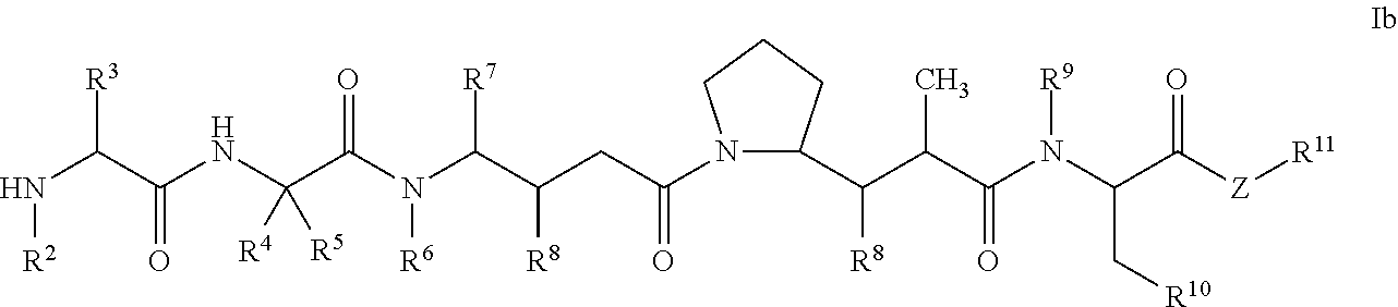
[R2]NC([R3])C(=O)NC(C(=O)N([R6])C([R7])C([R8])CC(=O)N1C(C([R8])C(C)C(=O)N([R9])C(C[R10])C(=O)[Z][R11])CCC1)([R4])[R5]
